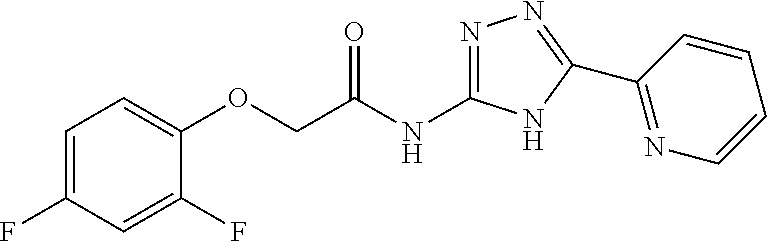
C1(OCC(NC2=NN=C(C3=NC=CC=C3)N2)=O)=CC=C(F)C=C1F
